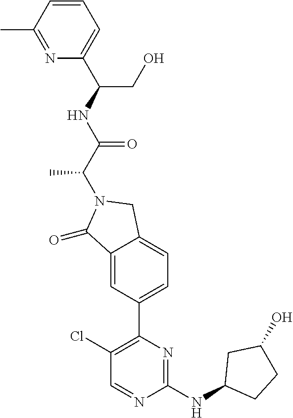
C1(=O)C2=CC(C3=C(Cl)C=NC(NC4CCC(O)C4)=N3)=CC=C2CN1C(C(NC(C1=CC=CC(C)=N1)CO)=O)C
